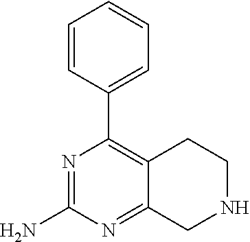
N1=C(N)N=C2C(=C1C1=CC=CC=C1)CCNC2
